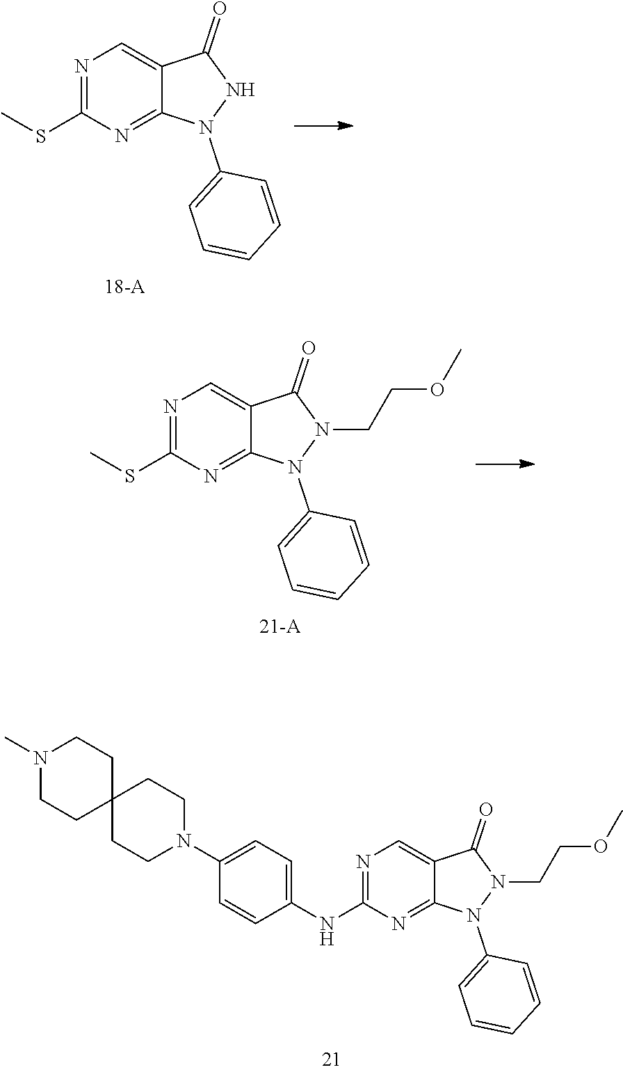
N1=C(SC)N=C2C(=C1)C(=O)NN2C1=CC=CC=C1.N1=C(SC)N=C2C(=C1)C(=O)N(CCOC)N2C1=CC=CC=C1.N1(C)CCC2(CC1)CCN(C1=CC=C(NC3=NC=C4C(=N3)N(C3=CC=CC=C3)N(CCOC)C4=O)C=C1)CC2
